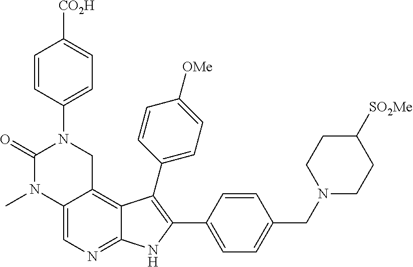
C12=CN=C3C(=C1CN(C1=CC=C([CO2H])C=C1)C(=O)N2C)C(C1=CC=C([OMe])C=C1)=C(C1=CC=C(CN2CCC([SO2Me])CC2)C=C1)N3
